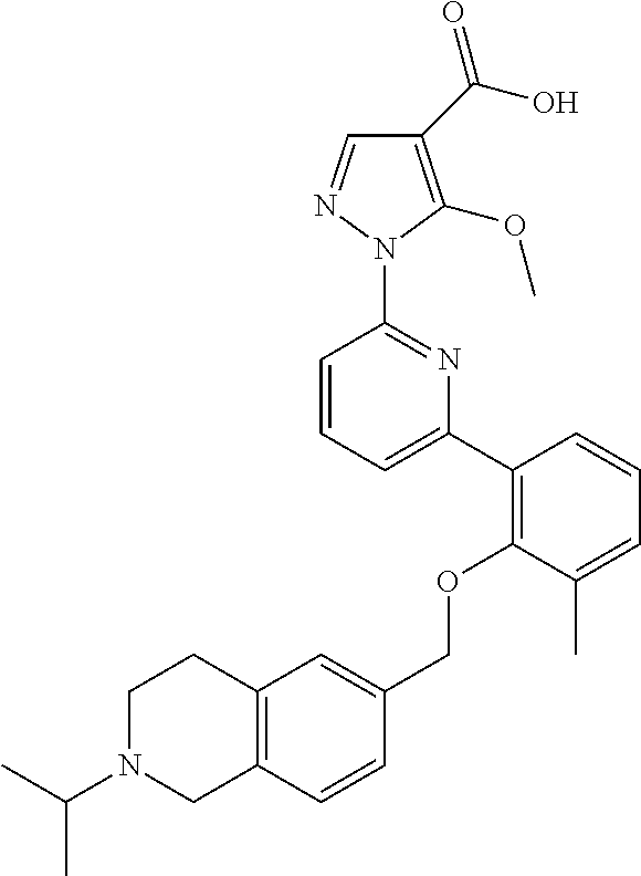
C1(C(O)=O)=C(OC)N(C2=NC(C3=C(OCC4=CC5=C(C=C4)CN(C(C)C)CC5)C(C)=CC=C3)=CC=C2)N=C1
